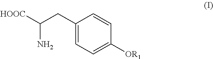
C1(CC([HOOC])N)=CC=C([OR1])C=C1
